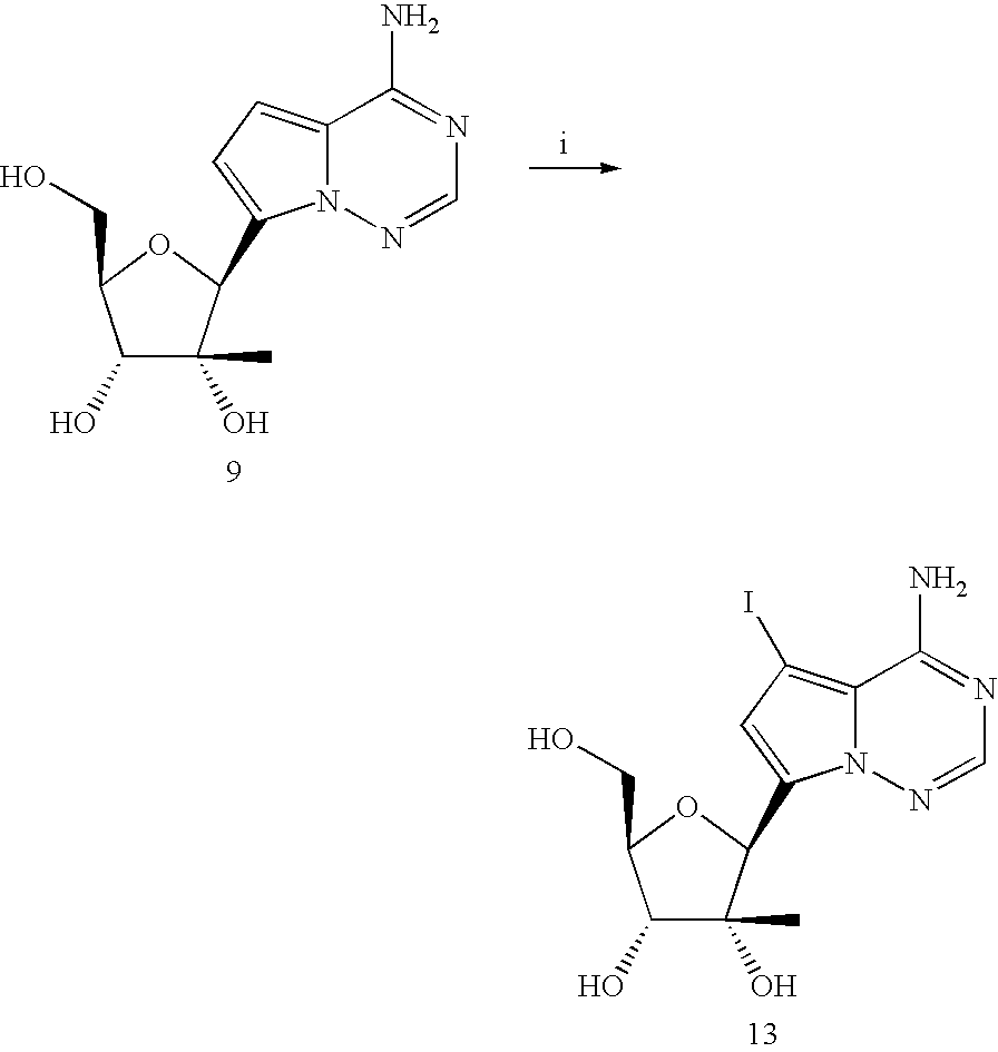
C1(O)C(O)(C)C(C2=CC=C3N2N=CN=C3N)OC1CO.C1(O)C(O)(C)C(C2=CC(I)=C3N2N=CN=C3N)OC1CO
